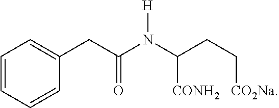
C1=CC=CC(CC(N(C(CC[CO2Na])[CONH2])[H])=O)=C1
